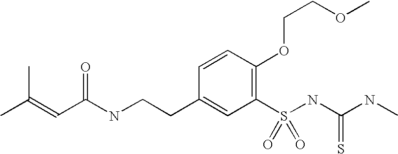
CC(=CC(NCCC1=CC(S(NC(NC)=S)(=O)=O)=C(OCCOC)C=C1)=O)C
